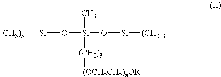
C[Si]([(CH2)3][(OCH2CH2)nOR])(O[Si][(CH3)3])O[Si][(CH3)3]
